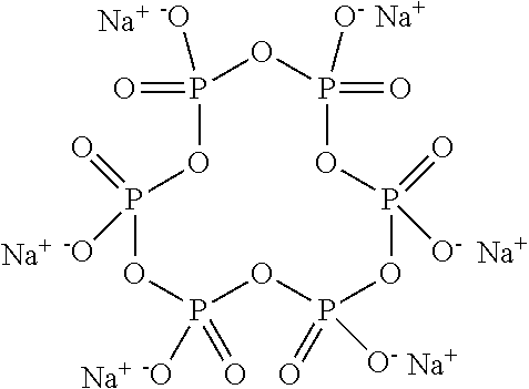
P1([-O])(=O)OP(=O)([-O])OP([O-])(=O)OP(=O)([O-])OP([O-])(=O)OP(=O)([-O])O1.[Na].[Na].[Na].[Na].[Na].[Na]
